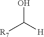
OC([R7])[H]
